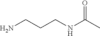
C(CNC(C)=O)CN
